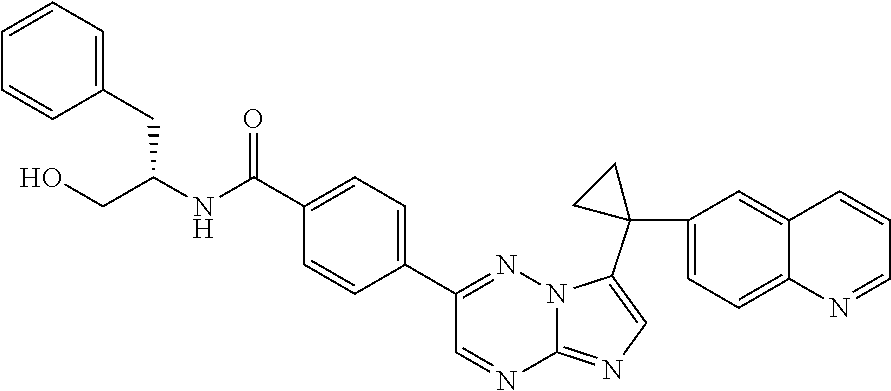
C1(C(NC(CO)CC2=CC=CC=C2)=O)=CC=C(C2=NN3C(=NC=C3C3(C4=CC=C5C(=C4)C=CC=N5)CC3)N=C2)C=C1
